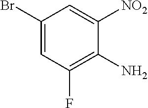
C1(Br)=CC(F)=C(N)C([NO2])=C1
